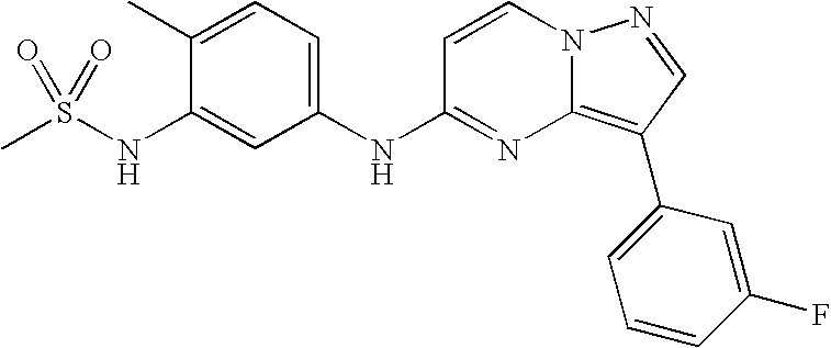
C1(C)=CC=C(NC2=NC3=C(C4=CC=CC(F)=C4)C=NN3C=C2)C=C1NS(C)(=O)=O
